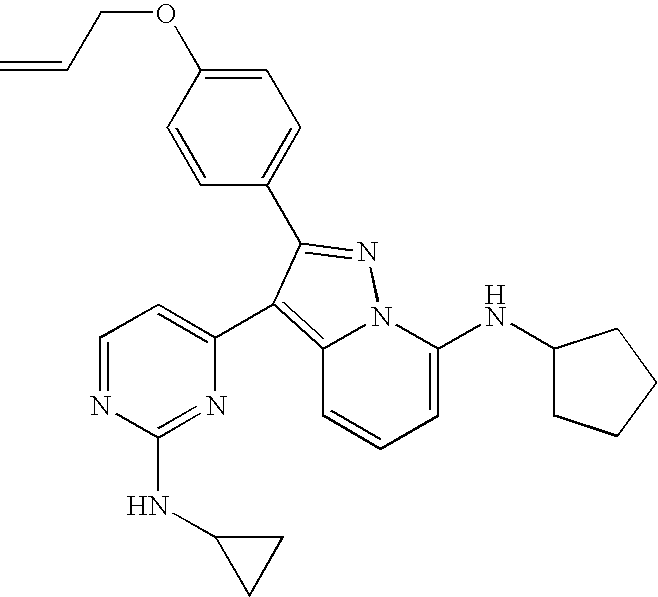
C1=C(NC2CCCC2)N2C(=C(C3=CC=NC(NC4CC4)=N3)C(C3=CC=C(OCC=C)C=C3)=N2)C=C1
